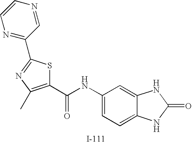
N1=C(C2=NC(C)=C(C(NC3=CC=C4C(=C3)NC(=O)N4)=O)S2)C=NC=C1
